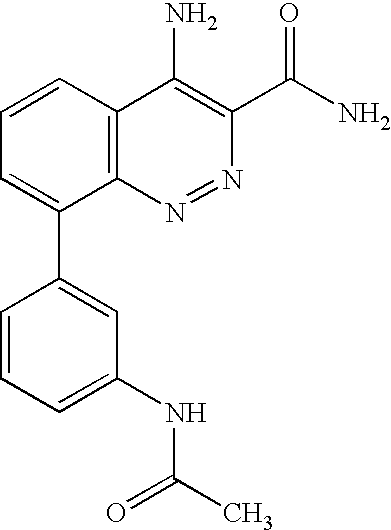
C1(NC(C)=O)=CC=CC(C2=CC=CC3=C2N=NC(C(=O)N)=C3N)=C1
